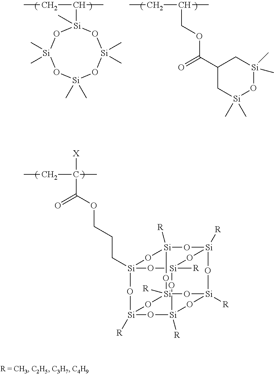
C(C([X])(C)C(=O)OCCC[Si]12O[Si]3([R])O[Si]4([R])O[Si]([R])(O1)O[Si]1([R])O[Si]([R])(O2)O[Si]([R])(O[Si]([R])(O1)O4)O3)C.C(CC)(C)[Si]1(C)O[Si](C)(C)O[Si](C)(C)O[Si](C)(C)O1.C(CC)(C)COC(=O)C1C[Si](C)(C)O[Si](C)(C)C1
